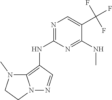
N12N=CC(NC3=NC=C(C(F)(F)F)C(NC)=N3)=C1N(C)CC2
